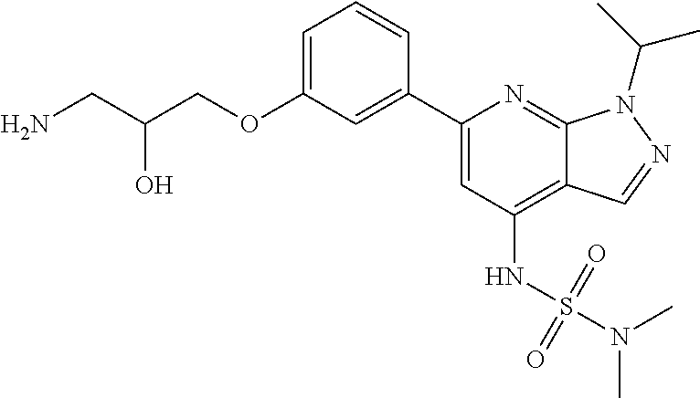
NCC(COC1=CC=CC(C2=CC(NS(N(C)C)(=O)=O)=C3C(=N2)N(C(C)C)N=C3)=C1)O
